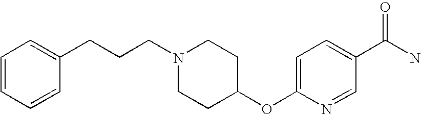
C(CN1CCC(OC2=CC=C(C(N)=O)C=N2)CC1)CC1=CC=CC=C1
